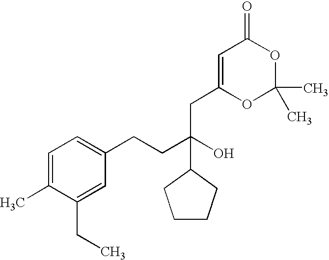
C1=C(C)C(CC)=CC(CCC(O)(C2CCCC2)CC2=CC(=O)OC(C)(C)O2)=C1
